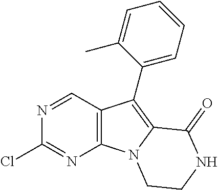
N1=CC2=C(N=C1Cl)N1C(=C2C2=CC=CC=C2C)C(=O)NCC1
